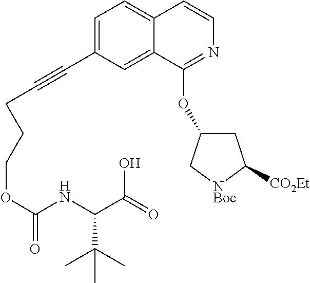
C1=C(C#CCCCOC(NC(C(O)=O)C(C)(C)C)=O)C=C2C(=C1)C=CN=C2OC1CC([CO2Et])[NBoc]C1
